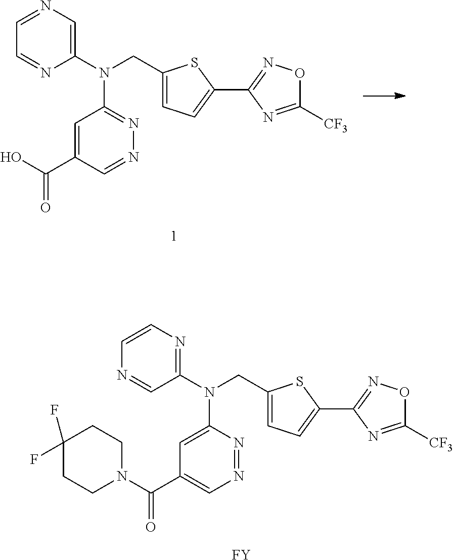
C1=NC=C(N(CC2=CC=C(C3=NOC([CF3])=N3)S2)C2=NN=CC(C(=O)O)=C2)N=C1.C1=CN=C(N(CC2=CC=C(C3=NOC([CF3])=N3)S2)C2=CC(C(=O)N3CCC(F)(F)CC3)=CN=N2)C=N1.[FY]
